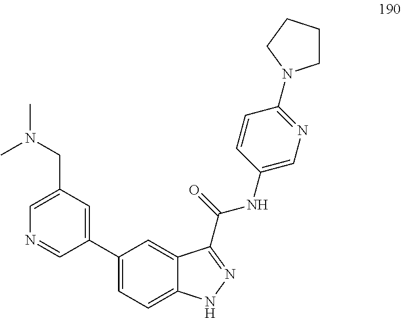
C1(C2=CC(CN(C)C)=CN=C2)=CC=C2C(=C1)C(C(=O)NC1=CN=C(N3CCCC3)C=C1)=NN2
